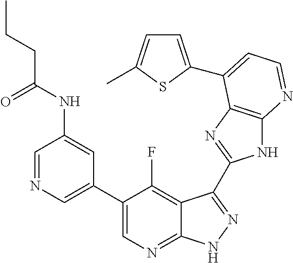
C1=NC=C(C2=CN=C3C(=C2F)C(C2=NC4=C(N2)N=CC=C4C2=CC=C(C)S2)=NN3)C=C1NC(CCC)=O
